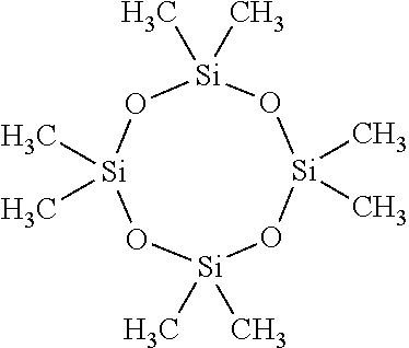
O1[Si](C)(C)O[Si](C)(C)O[Si](C)(C)O[Si]1(C)C
